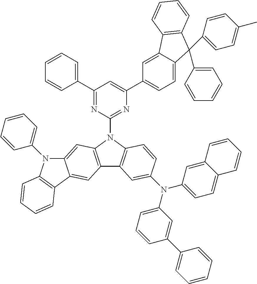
C1(C2=CC=CC=C2)=NC(N2C3=C(C4=C2C=C2C(=C4)C4=C(N2C2=CC=CC=C2)C=CC=C4)C=C(N(C2=CC=CC(C4=CC=CC=C4)=C2)C2=CC=C4C(=C2)C=CC=C4)C=C3)=NC(C2=CC=C3C(=C2)C2=C(C3(C3=CC=CC=C3)C3=CC=C(C)C=C3)C=CC=C2)=C1
